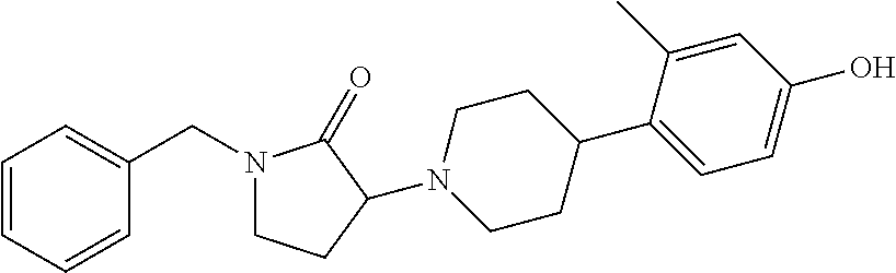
C1=CC=CC(CN2CCC(N3CCC(C4=CC=C(O)C=C4C)CC3)C2=O)=C1
